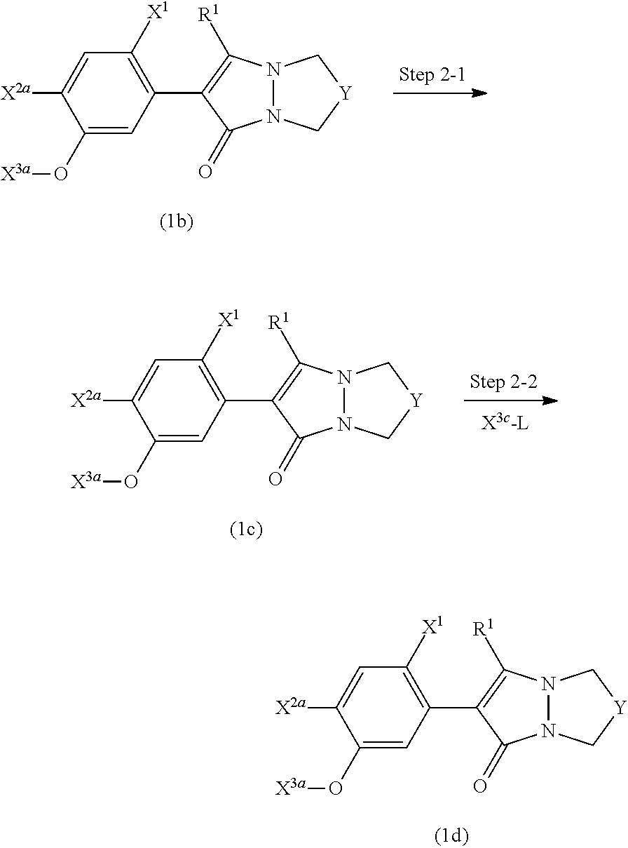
C1(O[X3a])=CC(C2=C([R1])N3N(C2=O)C[Y]C3)=C([X1])C=C1[X2a].C1(O[X3a])=CC(C2=C([R1])N3N(C2=O)C[Y]C3)=C([X1])C=C1[X2a].C1(O[X3a])=CC(C2=C([R1])N3N(C2=O)C[Y]C3)=C([X1])C=C1[X2a]
